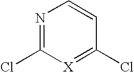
N1=C(Cl)[X]=C(Cl)C=C1
